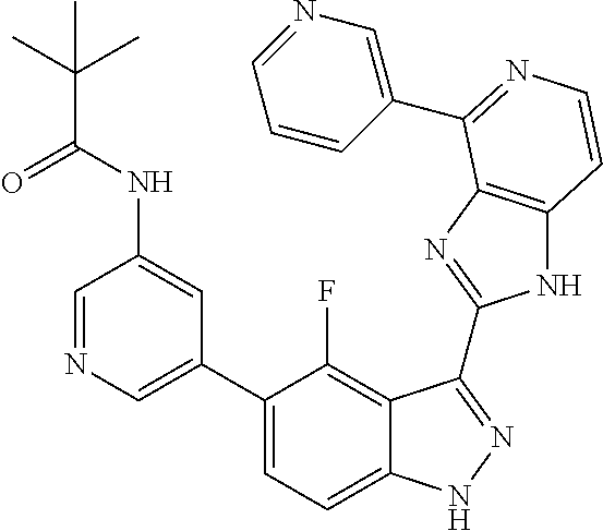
C1=C(C2=CC=C3C(=C2F)C(C2=NC4=C(N2)C=CN=C4C2=CN=CC=C2)=NN3)C=C(NC(C(C)(C)C)=O)C=N1
